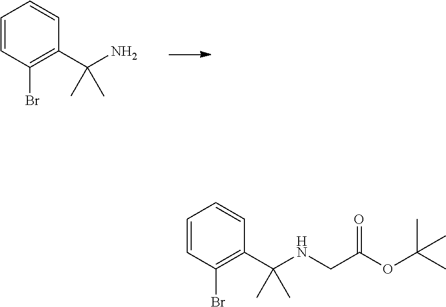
C1=CC(Br)=C(C(N)(C)C)C=C1.C1=CC(Br)=C(C(NCC(OC(C)(C)C)=O)(C)C)C=C1
